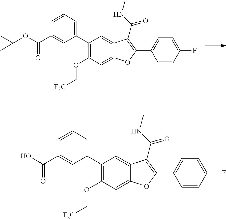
C1(C2=CC=CC(C(OC(C)(C)C)=O)=C2)=C(OC[F3C])C=C2C(=C1)C(C(=O)NC)=C(C1=CC=C(F)C=C1)O2.C1(C2=CC=CC(C(O)=O)=C2)=C(OC[F3C])C=C2C(=C1)C(C(=O)NC)=C(C1=CC=C(F)C=C1)O2
